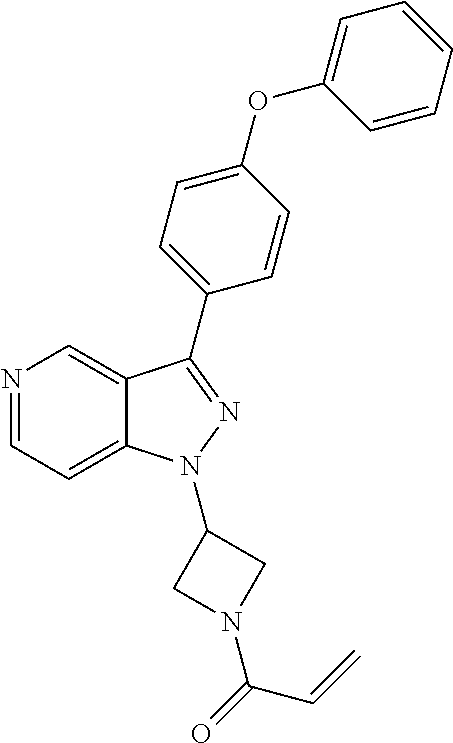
N1=CC=C2C(=C1)C(C1=CC=C(OC3=CC=CC=C3)C=C1)=NN2C1CN(C(=O)C=C)C1
